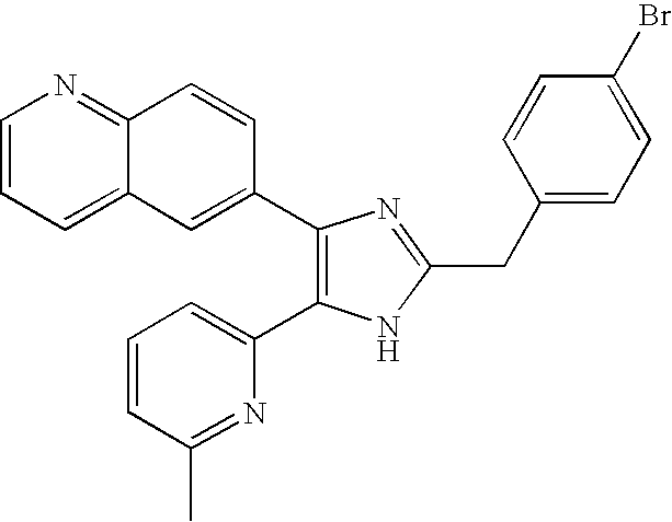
C1=CC=C2C(=N1)C=CC(C1=C(C3=CC=CC(C)=N3)NC(CC3=CC=C(Br)C=C3)=N1)=C2
